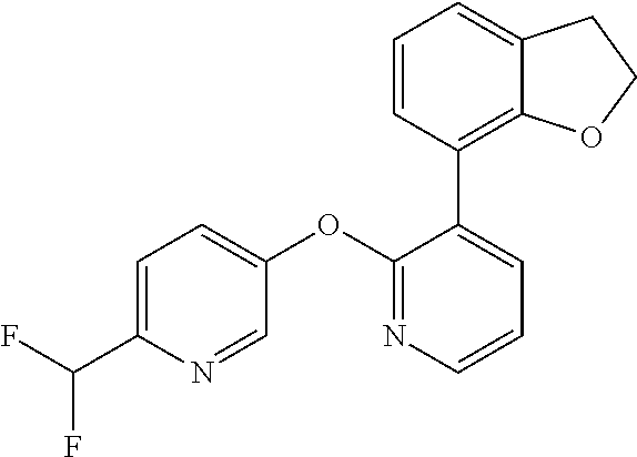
C1(OC2=CC=C(C(F)F)N=C2)=NC=CC=C1C1=C2C(=CC=C1)CCO2
